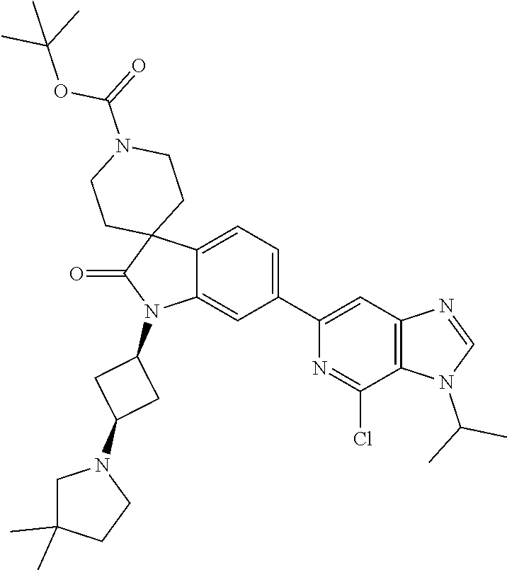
C12=CC=C(C3=CC4=C(C(Cl)=N3)N(C(C)C)C=N4)C=C1N(C1CC(N3CC(C)(C)CC3)C1)C(=O)C21CCN(C(=O)OC(C)(C)C)CC1
